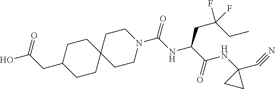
C12(CCN(C(NC(C(NC3(C#N)CC3)=O)CC(CC)(F)F)=O)CC1)CCC(CC(=O)O)CC2
